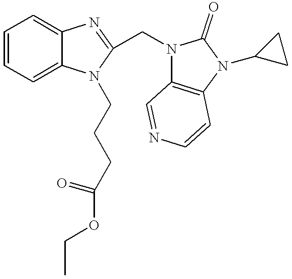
C1=CC=C2C(=C1)N=C(CN1C3=C(N(C4CC4)C1=O)C=CN=C3)N2CCCC(OCC)=O
